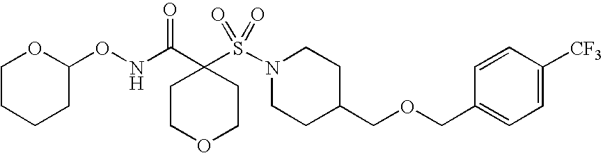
C1COCCC1(C(NOC1OCCCC1)=O)S(N1CCC(COCC2=CC=C([CF3])C=C2)CC1)(=O)=O
